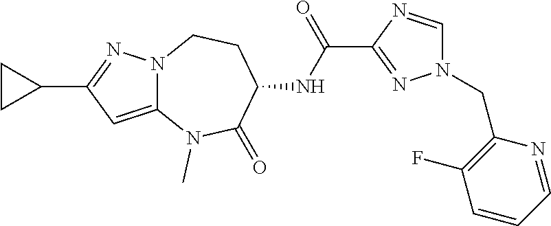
N12C(=CC(C3CC3)=N1)N(C)C(=O)C(NC(C1=NN(CC3=C(F)C=CC=N3)C=N1)=O)CC2
